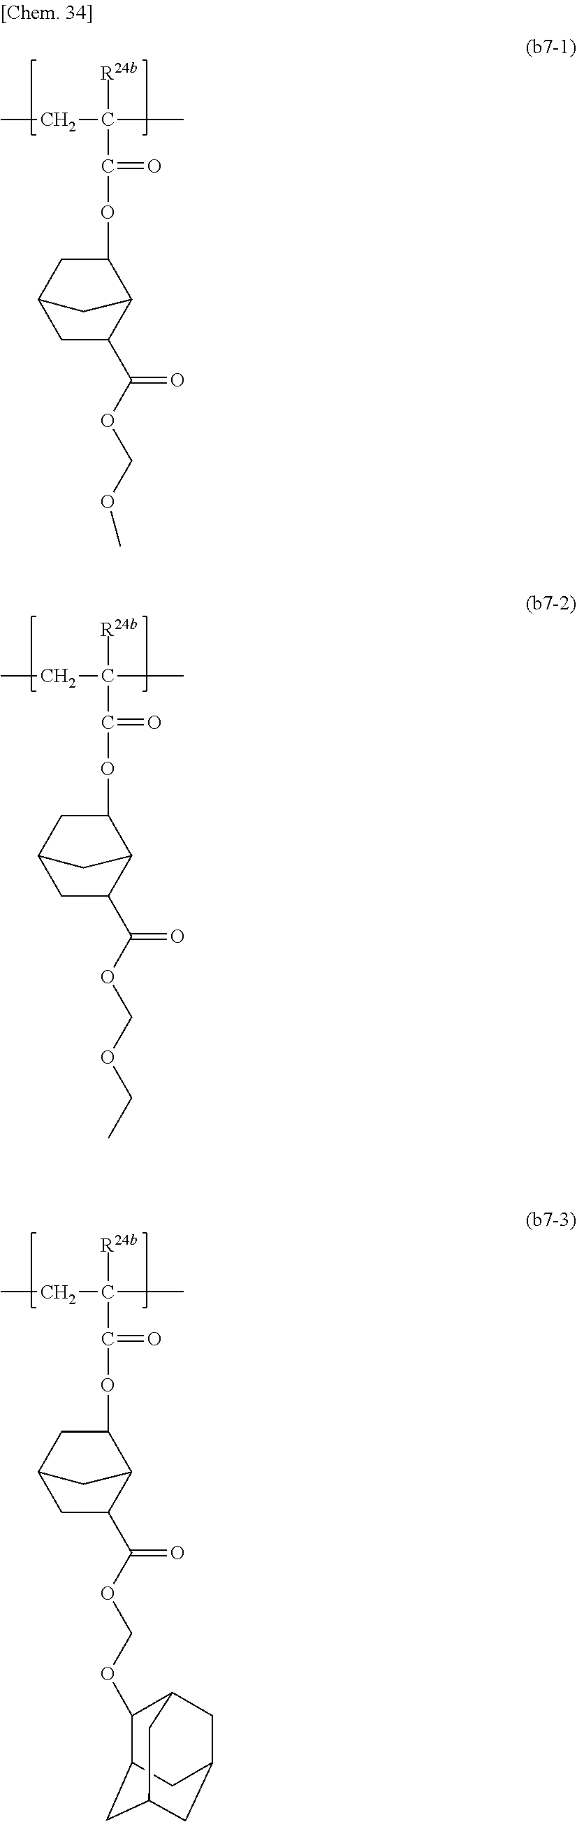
CCC([R24b])(C)C(=O)OC1CC2CC(C(OCOC)=O)C1C2.CCC([R24b])(C)C(=O)OC1CC2CC(C(OCOCC)=O)C1C2.CCC([R24b])(C)C(=O)OC1CC2CC(C(OCOC3C4CC5CC(CC3C5)C4)=O)C1C2
